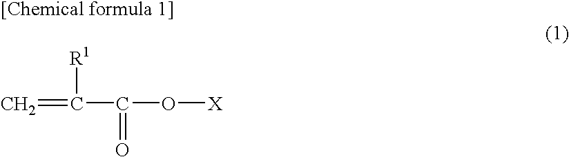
C=C([R1])C(O[X])=O
